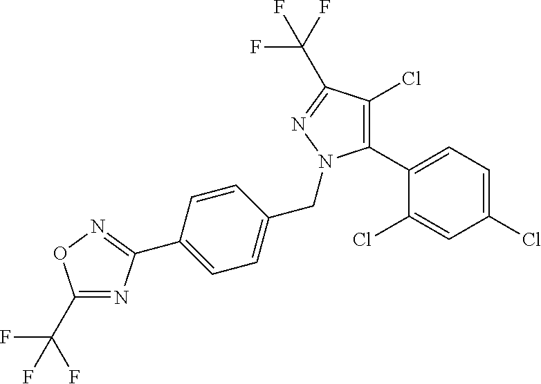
C1(Cl)=C(C2=CC=C(Cl)C=C2Cl)N(CC2=CC=C(C3=NOC(C(F)(F)F)=N3)C=C2)N=C1C(F)(F)F
